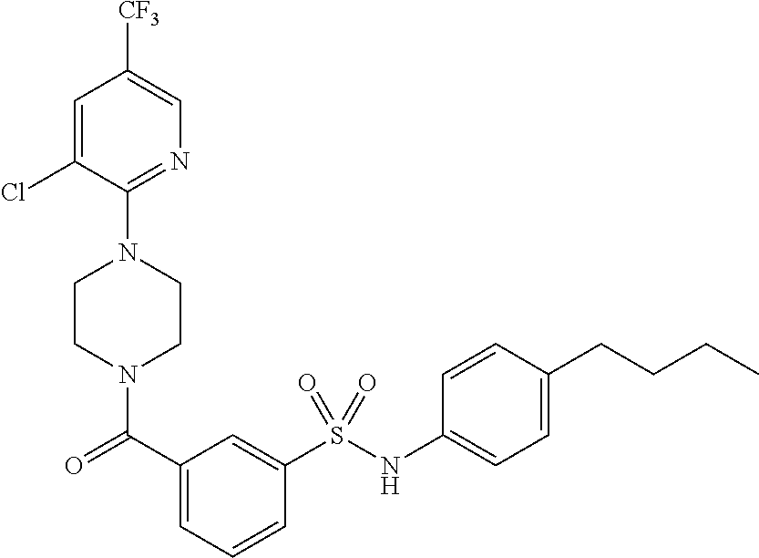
C1CN(C(=O)C2=CC=CC(S(NC3=CC=C(CCCC)C=C3)(=O)=O)=C2)CCN1C1=NC=C([CF3])C=C1Cl
